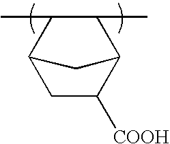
CC1C2CC([COOH])C(C1C)C2
